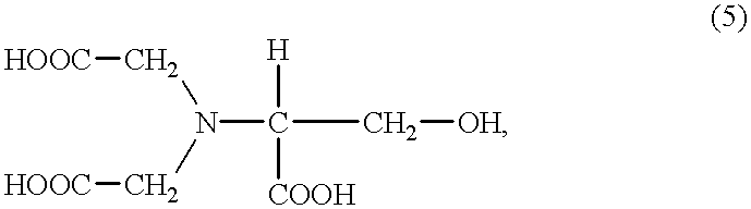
N(C(C[OH])([H])[COOH])(C[HOOC])C[HOOC]
